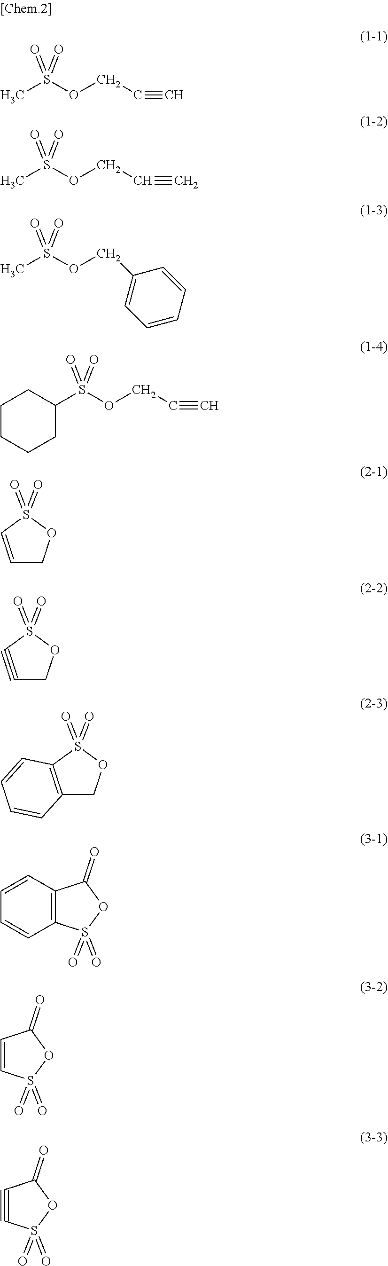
CS(OCC#C)(=O)=O.CS(OCC#C)(=O)=O.CS(OCC1=CC=CC=C1)(=O)=O.C1(S(OCC#C)(=O)=O)CCCCC1.S1(=O)(=O)C=CCO1.S1(=O)(=O)C#CCO1.S1(=O)(=O)C2=C(CO1)C=CC=C2.C12=C(C=CC=C1)C(=O)OS2(=O)=O.C1=CC(=O)OS1(=O)=O.C1#CC(=O)OS1(=O)=O
